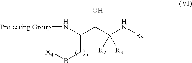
[Protecting Group]NC(C(C(N[Rc])([R2])[R3])O)CB[X4]
